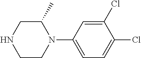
C1C(C)N(C2=CC=C(Cl)C(Cl)=C2)CCN1
